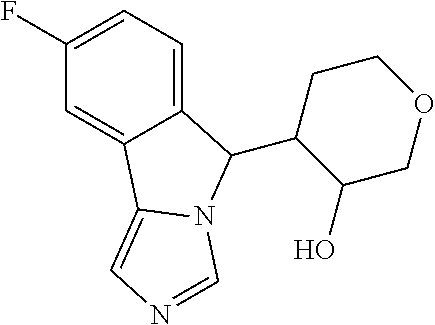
C1(F)=CC=C2C(=C1)C1=CN=CN1C2C1C(O)COCC1
